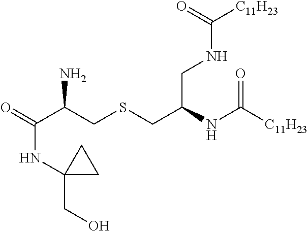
O=C(C(CSCC(NC([C11H23])=O)CNC([C11H23])=O)N)NC1(CO)CC1
